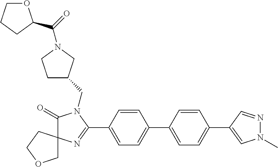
C1(=O)N(CC2CCN(C(=O)C3OCCC3)C2)C(C2=CC=C(C3=CC=C(C4=CN(C)N=C4)C=C3)C=C2)=NC12COCC2
